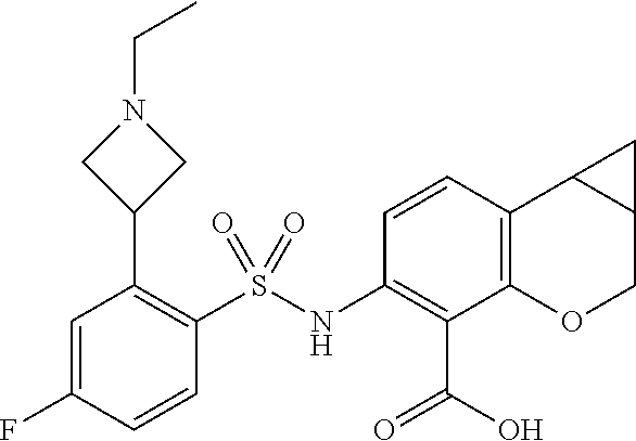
C1(S(NC2=C(C(O)=O)C3=C(C=C2)C2C(CO3)C2)(=O)=O)=C(C2CN(CC)C2)C=C(F)C=C1
